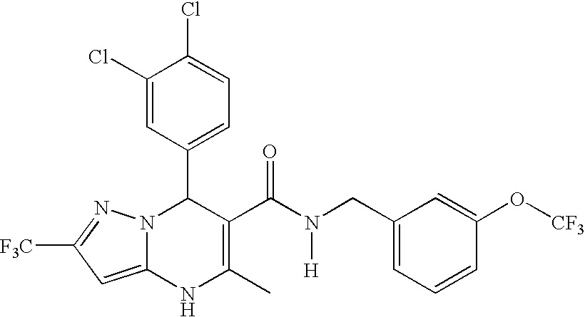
C1(Cl)=CC(C2N3C(=CC([F3C])=N3)NC(C)=C2C(N([H])CC2=CC=CC(O[CF3])=C2)=O)=CC=C1Cl
